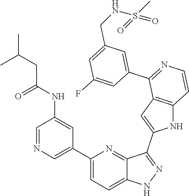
C1(C2=CN=CC(NC(=O)CC(C)C)=C2)=CC=C2C(=N1)C(C1=CC3=C(N1)C=CN=C3C1=CC(CNS(C)(=O)=O)=CC(F)=C1)=NN2
